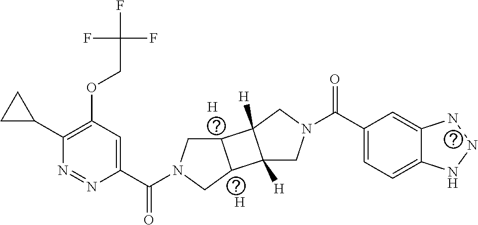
C1(C2CC2)=C(OCC(F)(F)F)C=C(C(N2CC3C(C2)C2([H])C3([H])CN(C(C3=CC=C4C(=C3)NNN4)=O)C2)=O)N=N1.[H].[H]
